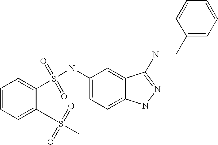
C1=CC=C(S(=O)(=O)C)C(S(NC2=CC=C3C(=C2)C(NCC2=CC=CC=C2)=NN3)(=O)=O)=C1
